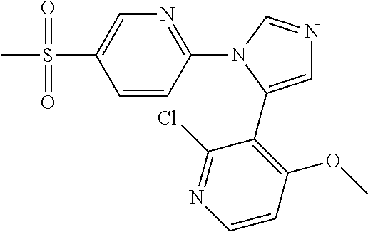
C1=CC(N2C(C3=C(OC)C=CN=C3Cl)=CN=C2)=NC=C1S(C)(=O)=O
